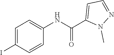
C1=C(I)C=CC(NC(C2=CC=NN2C)=O)=C1
